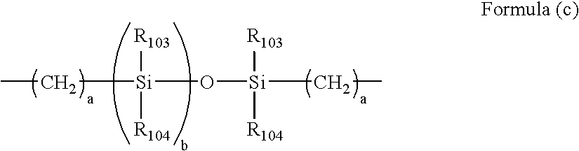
CC[Si](O[Si](CC)([R103])[R104])([R103])[R104]
